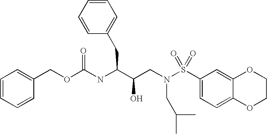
O(C(NC(C(CN(S(C1=CC=C2C(=C1)OCCO2)(=O)=O)CC(C)C)O)CC1=CC=CC=C1)=O)CC1=CC=CC=C1
